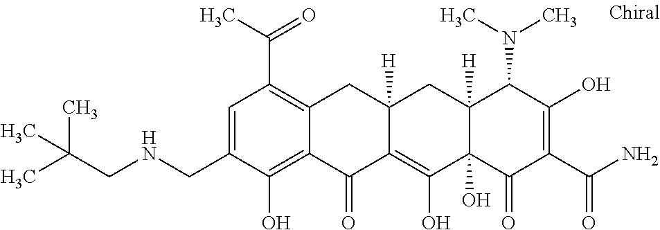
C12([H])C(O)(C(=O)C(C(N)=O)=C(O)C1N(C)C)C(O)=C1C([H])(C2)CC2=C(C(C)=O)C=C(CNCC(C)(C)C)C(O)=C2C1=O
